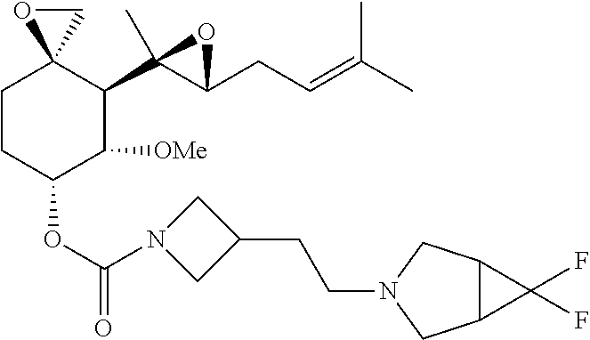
C1CC(OC(=O)N2CC(CCN3CC4C(C3)C4(F)F)C2)C([OMe])C(C2(C)C(CC=C(C)C)O2)C12CO2
